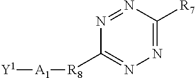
[Y1][A1][R8]C1=NN=C([R7])N=N1
